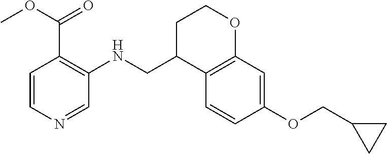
C1C(CNC2=C(C(OC)=O)C=CN=C2)C2=C(OC1)C=C(OCC1CC1)C=C2
